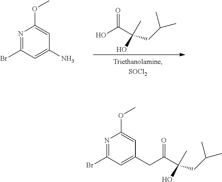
N1=C(Br)C=C(N)C=C1OC.OC(C(C)(O)CC(C)C)=O.N1=C(Br)C=C(CC(C(C)(O)CC(C)C)=O)C=C1OC
